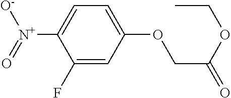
C1(F)=CC(OCC(OCC)=O)=CC=C1[N+](=O)[O-]
